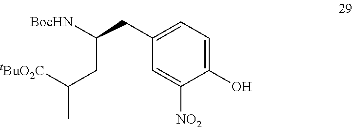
C1(CC(CC(C)[tBuO2C])[BocHN])=CC=C(O)C([NO2])=C1
